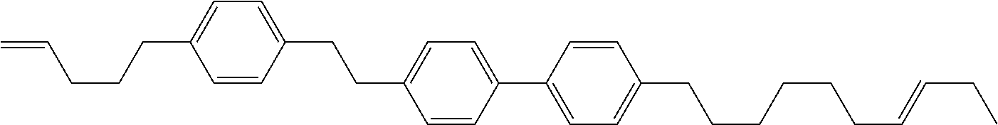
C1=CC(CCC2=CC=C(C3=CC=C(CCCCCCC=CCC)C=C3)C=C2)=CC=C1CCCC=C
